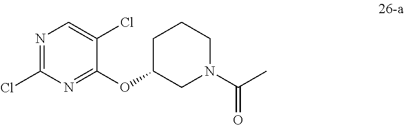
N1=C(Cl)N=C(OC2CN(C(C)=O)CCC2)C(Cl)=C1
